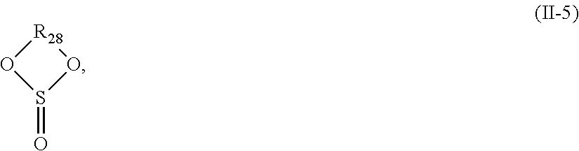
[R28]1OS(=O)O1
